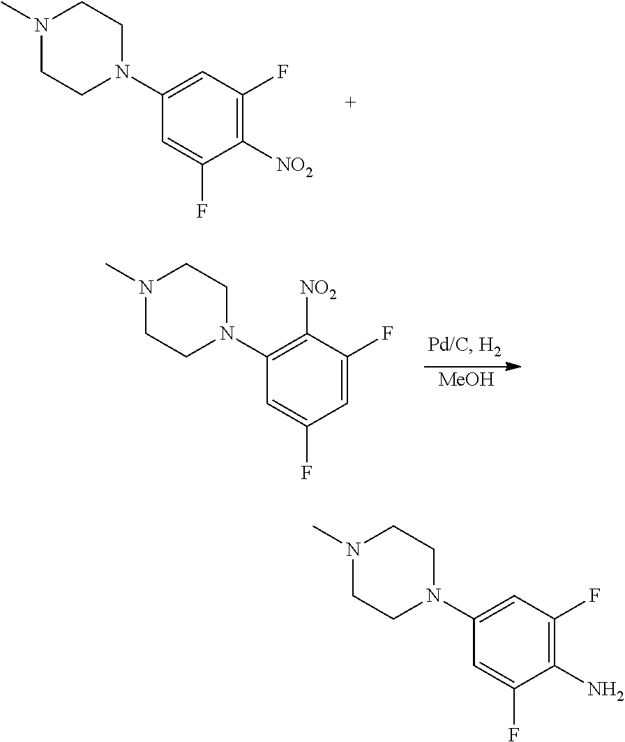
N1(C)CCN(C2=CC(F)=C([NO2])C(F)=C2)CC1.N1(C)CCN(C2=CC(F)=C(N)C(F)=C2)CC1.N1(C)CCN(C2=C([NO2])C(F)=CC(F)=C2)CC1.[MeOH]
